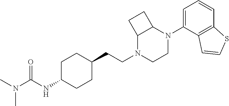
C1C(NC(N(C)C)=O)CCC(CCN2CCN(C3=CC=CC4=C3C=CS4)C3C2CC3)C1
